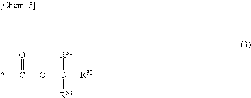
*C(OC([R32])([R31])[R33])=O
